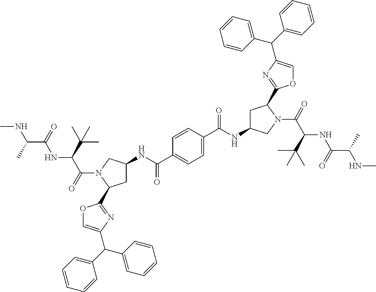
C1C(NC(C2=CC=C(C(NC3CC(C4=NC(C(C5=CC=CC=C5)C5=CC=CC=C5)=CO4)N(C(=O)C(C(C)(C)C)NC(C(C)NC)=O)C3)=O)C=C2)=O)CN(C(=O)C(C(C)(C)C)NC(C(C)NC)=O)C1C1=NC(C(C2=CC=CC=C2)C2=CC=CC=C2)=CO1
